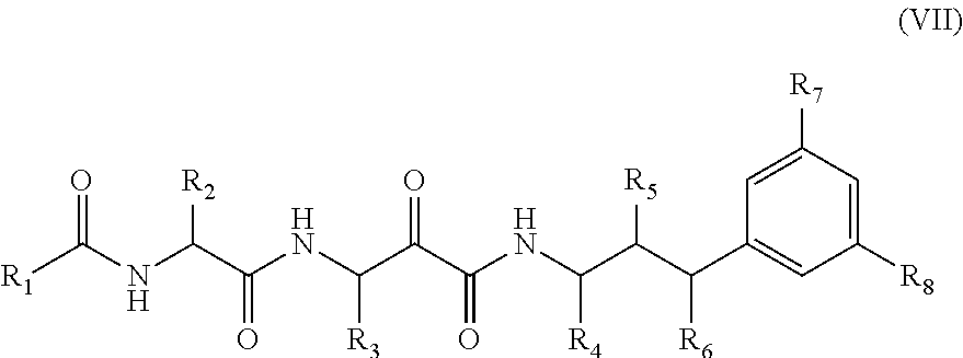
[R1]C(NC(C(NC(C(C(NC(C(C(C1=CC([R8])=CC([R7])=C1)[R6])[R5])[R4])=O)=O)[R3])=O)[R2])=O
